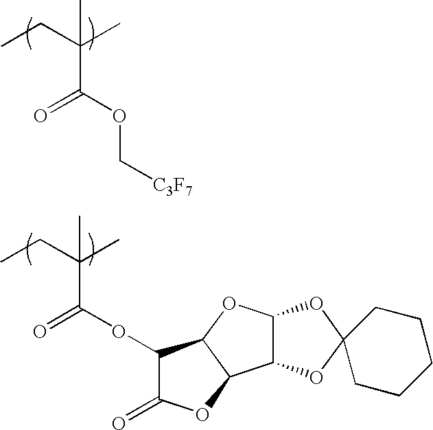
CCC(C)(C)C(OC[C3F7])=O.CCC(C)(C)C(OC1C(=O)OC2C1OC1C2OC2(O1)CCCCC2)=O
